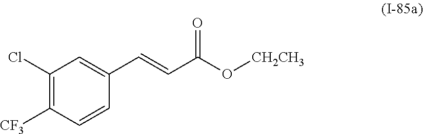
C1(Cl)=C([CF3])C=CC(C=CC(O[CH2CH3])=O)=C1
